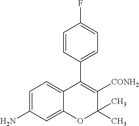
C1=C(N)C=C2C(=C1)C(C1=CC=C(F)C=C1)=C([CONH2])C(C)(C)O2
